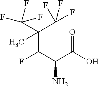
CC(C(F)C(C(O)=O)N)(C(F)(F)F)C(F)(F)F
